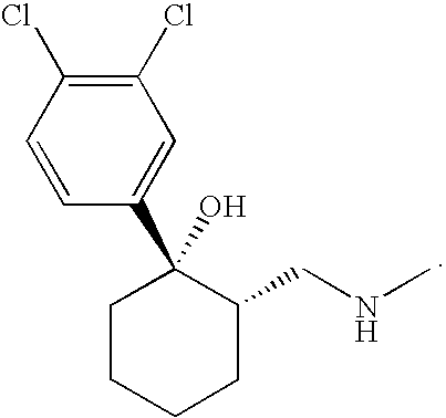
C1=CC(Cl)=C(Cl)C=C1C1(O)CCCCC1CNC
